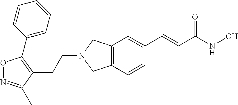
C12=C(C=CC(C=CC(NO)=O)=C1)CN(CCC1=C(C3=CC=CC=C3)ON=C1C)C2
